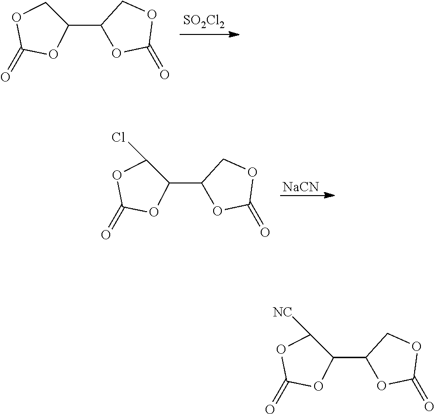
C1(C2OC(=O)OC2)C([NC])OC(=O)O1.C1(C2OC(=O)OC2)COC(=O)O1.[SO2Cl2].C1(C2OC(=O)OC2)C(Cl)OC(=O)O1.[NaCN]
